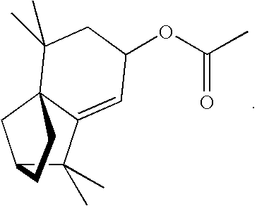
C12C(C)(C)C3=CC(OC(C)=O)CC(C)(C)C3(C1)CC2
